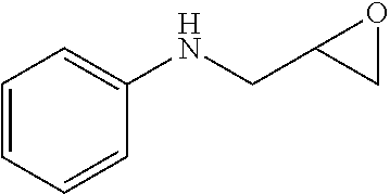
C1=CC=CC(NCC2CO2)=C1
